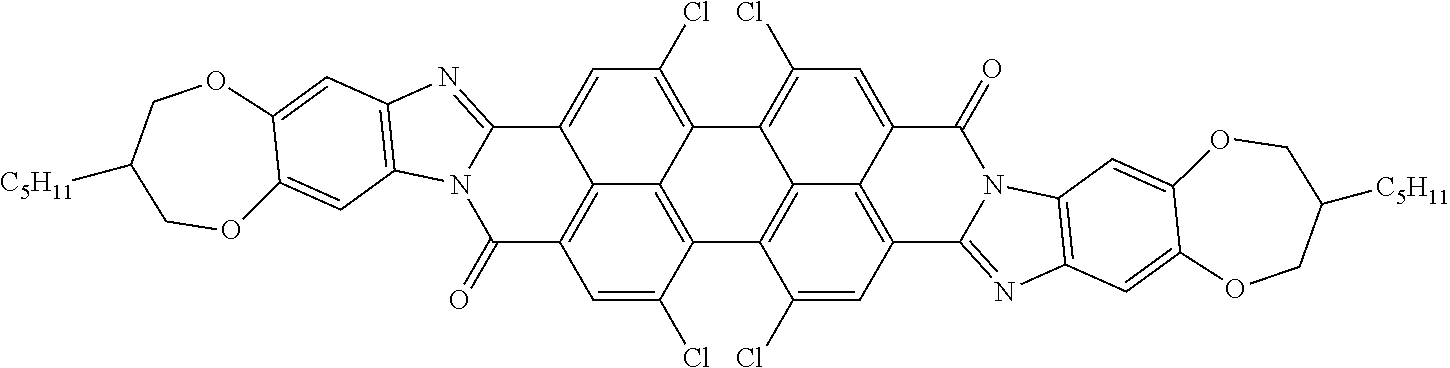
C12=C3C(=C(Cl)C=C4C3=C(C=C1Cl)C(=O)N1C4=NC3=C1C=C1C(=C3)OCC([C5H11])CO1)C1=C(Cl)C=C3C4=C(C=C(Cl)C2=C14)C1=NC2=C(N1C3=O)C=C1C(=C2)OCC([C5H11])CO1
